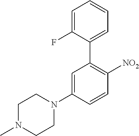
C1=C(F)C(C2=C([NO2])C=CC(N3CCN(C)CC3)=C2)=CC=C1
